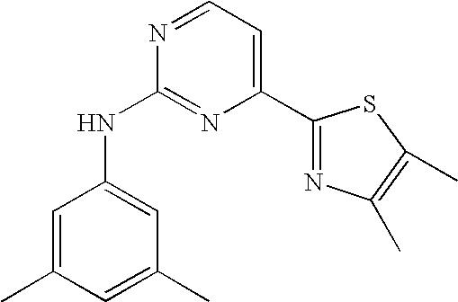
C1=C(C)C=C(C)C=C1NC1=NC(C2=NC(C)=C(C)S2)=CC=N1
